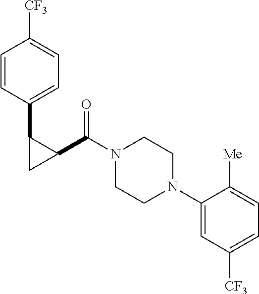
C1=CC(C2C(C(N3CCN(C4=CC([CF3])=CC=C4[Me])CC3)=O)C2)=CC=C1[CF3]
